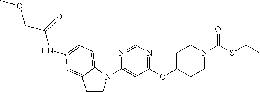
N1=CN=C(OC2CCN(C(SC(C)C)=O)CC2)C=C1N1CCC2=CC(NC(=O)COC)=CC=C12
